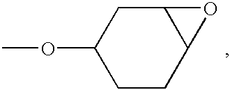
C12CC(OC)CCC1O2
